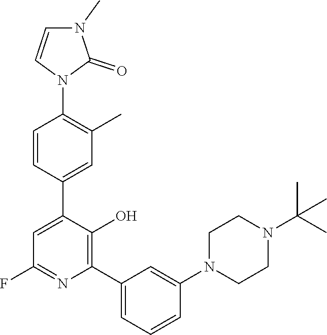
C1=CC(C2=CC(F)=NC(C3=CC=CC(N4CCN(C(C)(C)C)CC4)=C3)=C2O)=CC(C)=C1N1C(=O)N(C)C=C1
